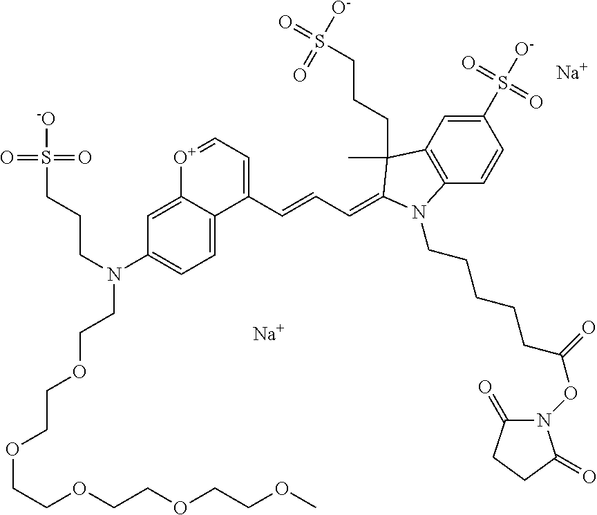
C1(S([O-])(=O)=O)=CC2=C(C=C1)N(CCCCCC(ON1C(=O)CCC1=O)=O)C(=CC=CC1=CC=[O+]C3=CC(N(CCCS([-O])(=O)=O)CCOCCOCCOCCOCCOC)=CC=C13)C2(C)CCCS(=O)([O-])=O.[Na].[Na]
